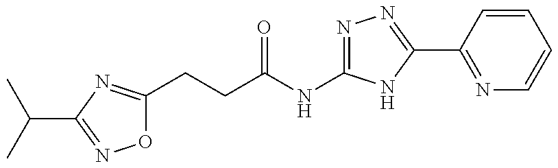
C(C(=O)NC1=NN=C(C2=NC=CC=C2)N1)CC1=NC(C(C)C)=NO1
